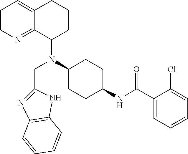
C1=CN=C2C(=C1)CCCC2N(C1CCC(NC(C2=CC=CC=C2Cl)=O)CC1)CC1=NC2=C(N1)C=CC=C2
